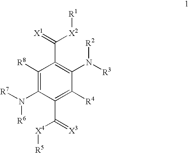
C1([R8])=C(N([R6])[R7])C(C([X4][R5])=[X3])=C([R4])C(N([R2])[R3])=C1C([X2][R1])=[X1]
